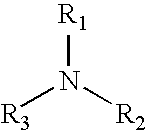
[R3]N([R2])[R1]
